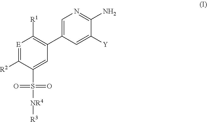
[E]1=C([R2])C(S([NR4][R3])(=O)=O)=CC(C2=CN=C(N)C([Y])=C2)=C1[R1]
